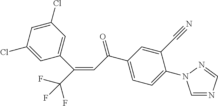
C1(Cl)=CC(C(=CC(C2=CC=C(N3C=NC=N3)C(C#N)=C2)=O)C(F)(F)F)=CC(Cl)=C1
